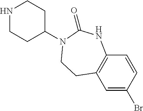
N1(C2CCNCC2)CCC2=C(NC1=O)C=CC(Br)=C2
